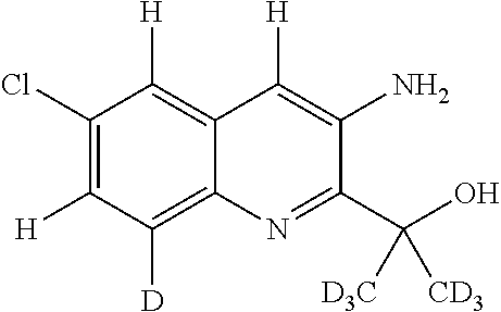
C12=C([H])C(Cl)=C([H])C([D])=C1N=C(C(O)([CD3])[D3C])C(N)=C2[H]
